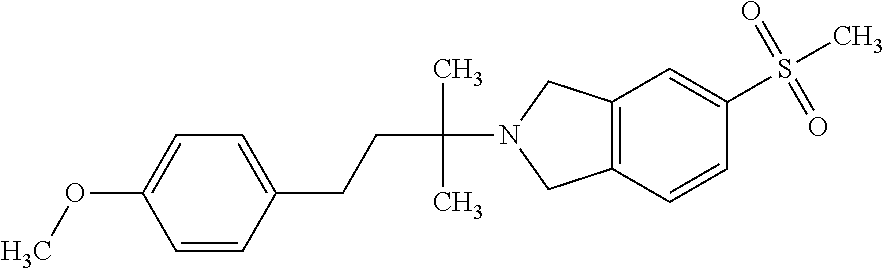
C1=C(CCC(N2CC3=C(C2)C=C(S(C)(=O)=O)C=C3)(C)C)C=CC(OC)=C1
